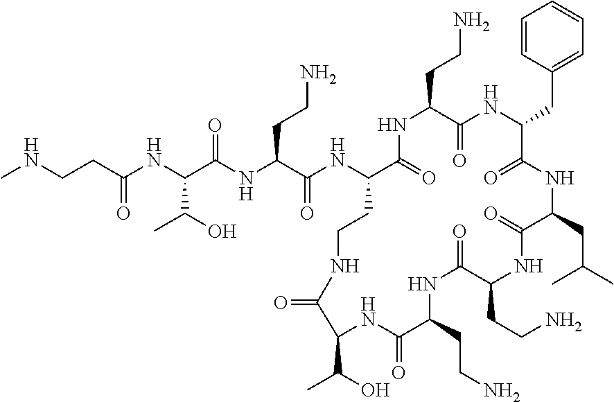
C(CC(NC(C(NC(C(NC1C(=O)NC(CCN)C(=O)NC(CC2=CC=CC=C2)C(=O)NC(CC(C)C)C(=O)NC(CCN)C(=O)NC(CCN)C(=O)NC(C(O)C)C(=O)NCC1)=O)CCN)=O)C(O)C)=O)NC
